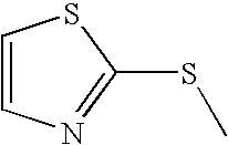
C1(SC)=NC=CS1
